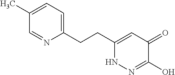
C1(CCC2=CC(=O)C(O)=NN2)=CC=C(C)C=N1
